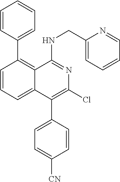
C1=CC(C2=C3C(=CC=C2)C(C2=CC=C([CN])C=C2)=C(Cl)N=C3NCC2=CC=CC=N2)=CC=C1
